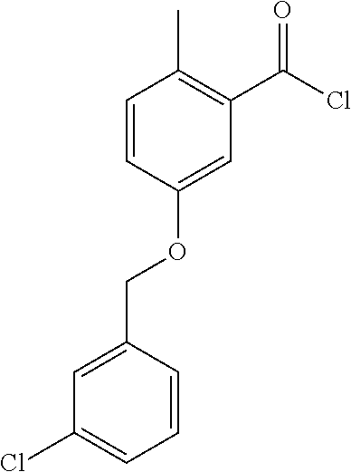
C1=CC(COC2=CC(C(=O)Cl)=C(C)C=C2)=CC(Cl)=C1
